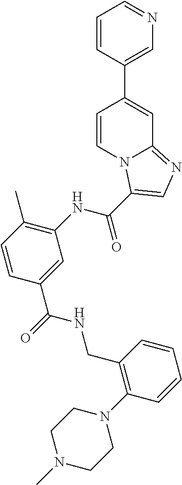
C1=CC(C2=CC3=NC=C(C(NC4=C(C)C=CC(C(=O)NCC5=C(N6CCN(C)CC6)C=CC=C5)=C4)=O)N3C=C2)=CN=C1
